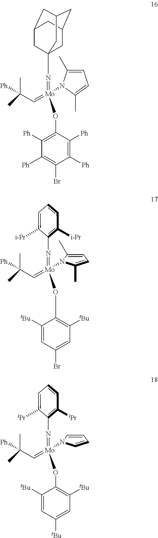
N(=[Mo](OC1=C([Ph])C([Ph])=C(Br)C([Ph])=C1[Ph])(=CC([Ph])(C)C)N1C(C)=CC=C1C)C12CC3CC(CC(C1)C3)C2.N(=[Mo](OC1=C([tBu])C=C(Br)C=C1[tBu])(=CC([Ph])(C)C)N1C(C)=CC=C1C)C1=C([i-Pr])C=CC=C1[i-Pr].N(=[Mo](OC1=C([tBu])C=C([tBu])C=C1[tBu])(=CC([Ph])(C)C)N1C=CC=C1)C1=C([iPr])C=CC=C1[iPr]
